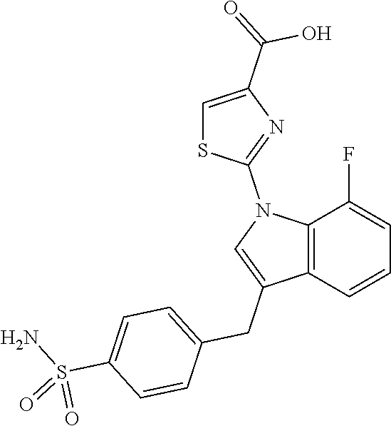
C1=C(F)C2=C(C=C1)C(CC1=CC=C(S(N)(=O)=O)C=C1)=CN2C1=NC(C(O)=O)=CS1
